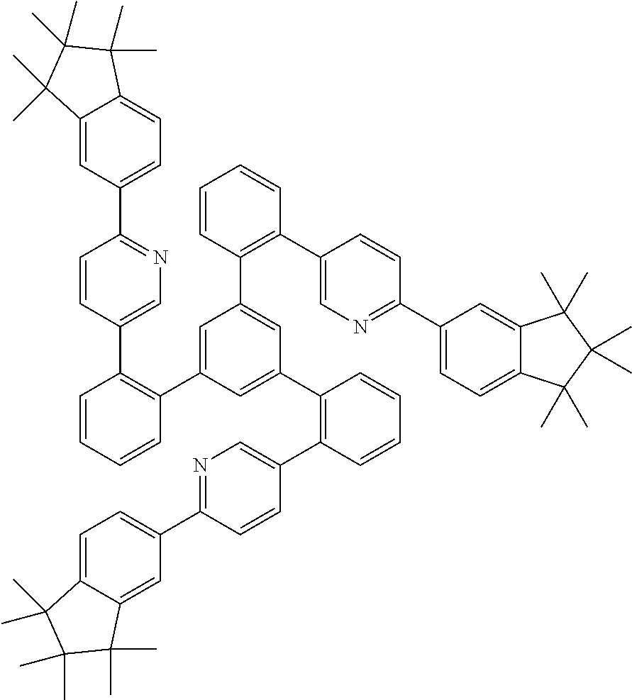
C12=CC(C3=NC=C(C4=C(C5=CC(C6=C(C7=CN=C(C8=CC=C9C(=C8)C(C)(C)C(C)(C)C9(C)C)C=C7)C=CC=C6)=CC(C6=C(C7=CN=C(C8=CC=C9C(=C8)C(C)(C)C(C)(C)C9(C)C)C=C7)C=CC=C6)=C5)C=CC=C4)C=C3)=CC=C1C(C)(C)C(C)(C)C2(C)C
